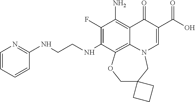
C1(F)=C(NCCNC2=NC=CC=C2)C2=C3C(=C1N)C(=O)C(C(=O)O)=CN3CC1(CO2)CCC1
